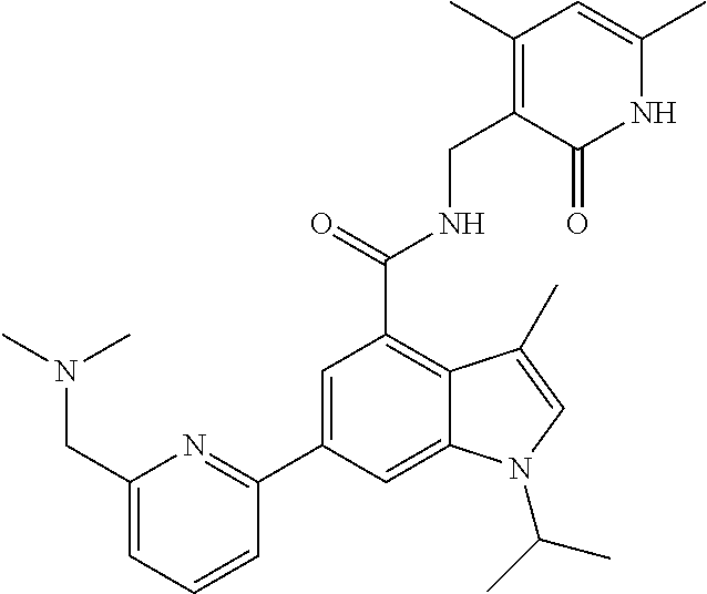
N1C(C)=CC(C)=C(CNC(C2=C3C(=CC(C4=NC(CN(C)C)=CC=C4)=C2)N(C(C)C)C=C3C)=O)C1=O
